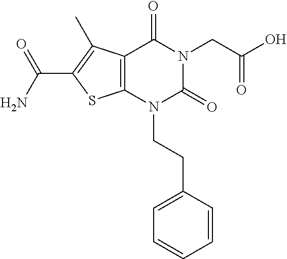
C12=C(N(CCC3=CC=CC=C3)C(=O)N(CC(O)=O)C1=O)SC(C(N)=O)=C2C
